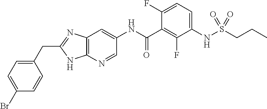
C1(CC2=NC3=C(N2)N=CC(NC(C2=C(F)C(NS(CCC)(=O)=O)=CC=C2F)=O)=C3)=CC=C(Br)C=C1
